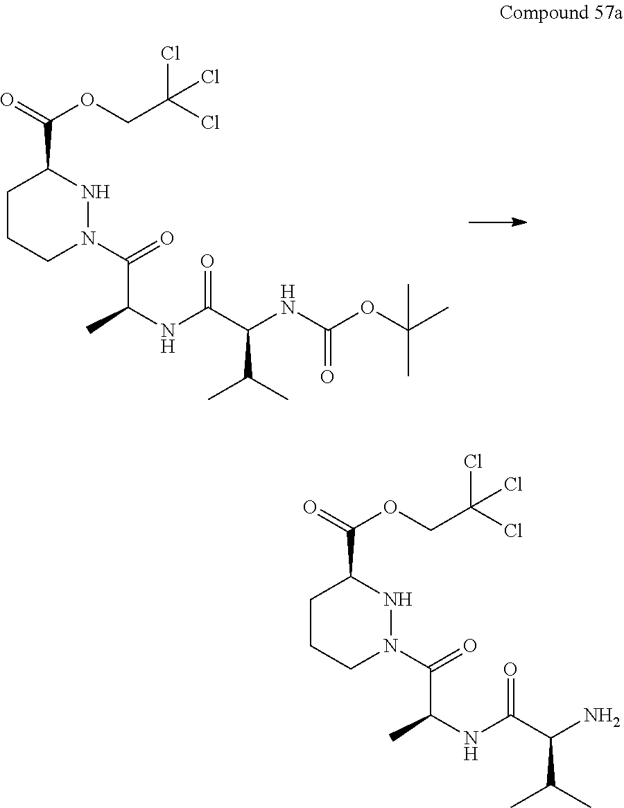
C1CCN(C(=O)C(NC(C(NC(OC(C)(C)C)=O)C(C)C)=O)C)NC1C(=O)OCC(Cl)(Cl)Cl.C1CCN(C(=O)C(NC(C(N)C(C)C)=O)C)NC1C(=O)OCC(Cl)(Cl)Cl
